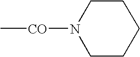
C1CCCCN1[CO]C
